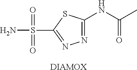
C1(NC(C)=O)=NN=C(S(N)(=O)=O)S1.[DIAMOX]
